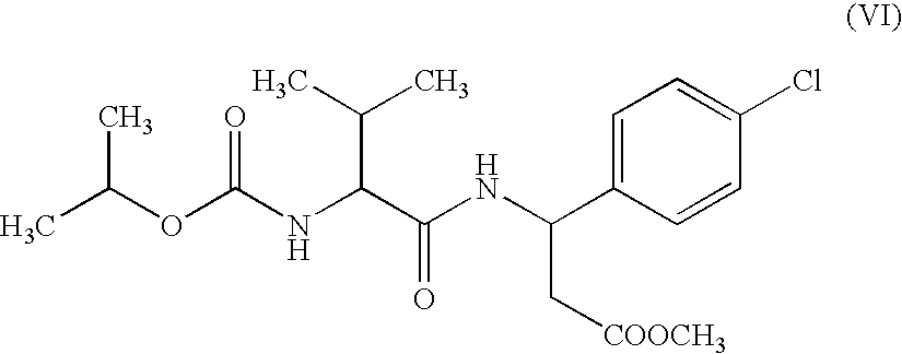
CC(C)OC(=O)NC(C(C)C)C(NC(C[COOCH3])C1=CC=C(Cl)C=C1)=O
